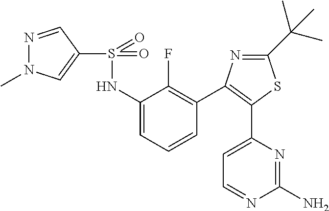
C1(S(=O)(NC2=CC=CC(C3=C(C4=CC=NC(N)=N4)SC(C(C)(C)C)=N3)=C2F)=O)=CN(C)N=C1
